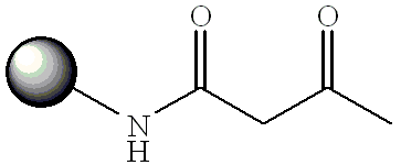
C(NC)(CC(C)=O)=O
